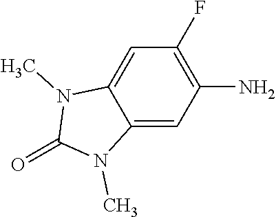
C1(N)=C(F)C=C2C(=C1)N(C)C(=O)N2C
